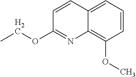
C1=CC=C2C(=C1OC)N=C(OCC)C=C2
